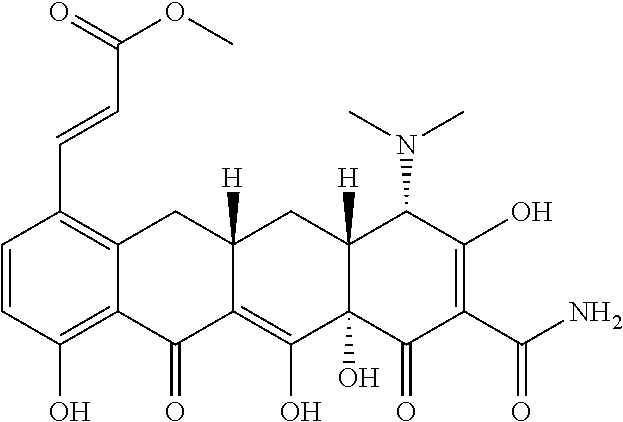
C1=CC(O)=C2C(=C1C=CC(=O)OC)CC1([H])C(=C(O)C3(O)C([H])(C1)C(N(C)C)C(O)=C(C(N)=O)C3=O)C2=O
